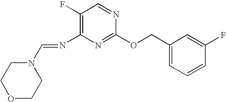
C1(F)=C(N=CN2CCOCC2)N=C(OCC2=CC=CC(F)=C2)N=C1
